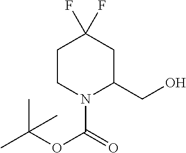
C1CN(C(=O)OC(C)(C)C)C(CO)CC1(F)F
